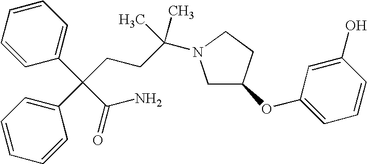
C1C(OC2=CC=CC(O)=C2)CCN1C(CCC(C1=CC=CC=C1)(C(=O)N)C1=CC=CC=C1)(C)C
